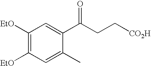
C1([EtO])=C([EtO])C=C(C)C(C(CC[CO2H])=O)=C1
